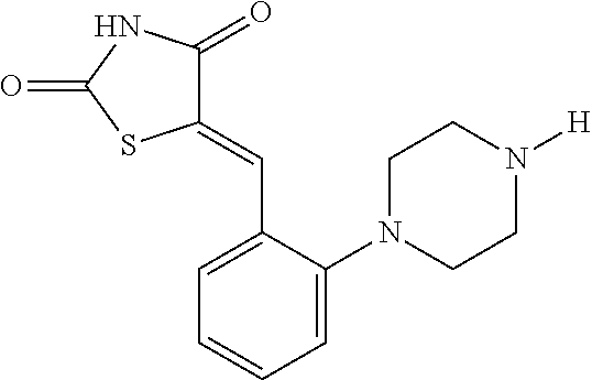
C1(=CC2=CC=CC=C2N2CCN([H])CC2)C(=O)NC(=O)S1
